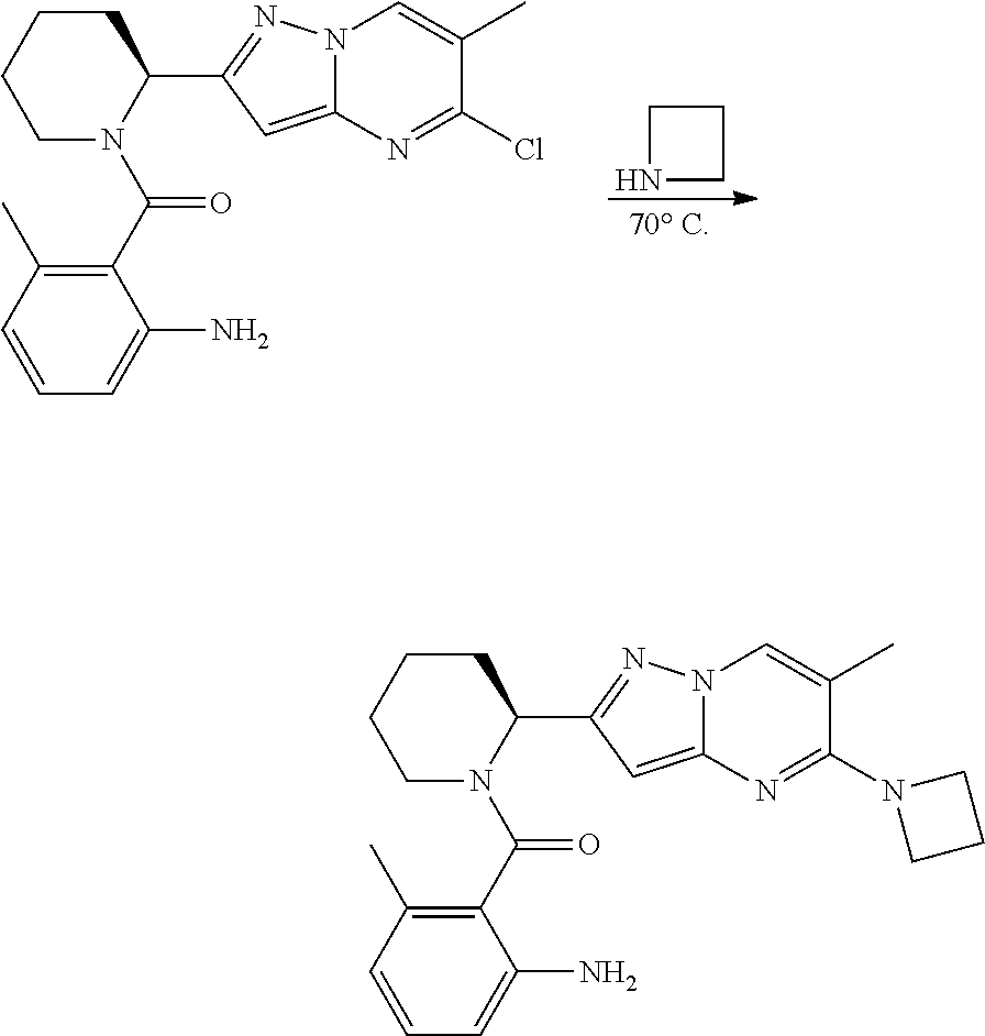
C1CCCN(C(=O)C2=C(C)C=CC=C2N)C1C1=NN2C(=C1)N=C(Cl)C(C)=C2.C1NCC1.C1CCCN(C(C2=C(C)C=CC=C2N)=O)C1C1=NN2C(=C1)N=C(N1CCC1)C(C)=C2
